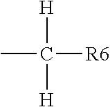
CC([H])([H])[R6]
